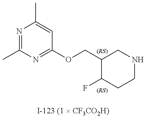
N1=C(C)N=C(OCC2C(F)CCNC2)C=C1C
